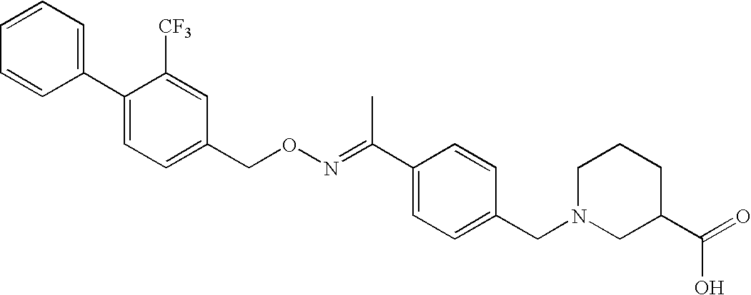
C1([CF3])=CC(CON=C(C2=CC=C(CN3CC(C(=O)O)CCC3)C=C2)C)=CC=C1C1=CC=CC=C1
